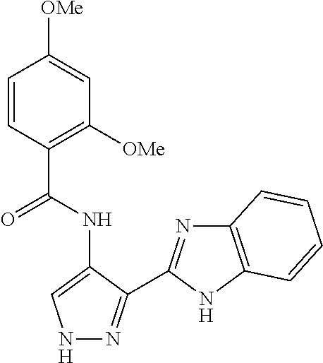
C1(C(NC2=CNN=C2C2=NC3=C(N2)C=CC=C3)=O)=C([OMe])C=C([OMe])C=C1
